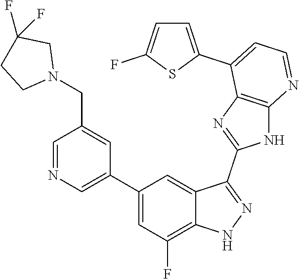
C1=NC=C(C2=CC(F)=C3C(=C2)C(C2=NC4=C(N2)N=CC=C4C2=CC=C(F)S2)=NN3)C=C1CN1CC(F)(F)CC1
